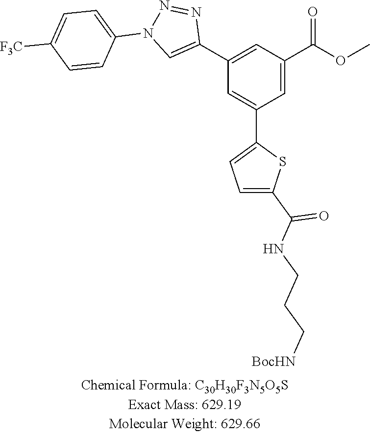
C1=C(C(OC)=O)C=C(C2=CN(C3=CC=C([F3C])C=C3)N=N2)C=C1C1=CC=C(C(NCCC[BocHN])=O)S1
